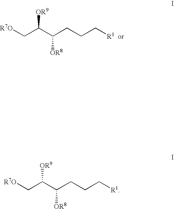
[R7O]CC(C(CCC[R1])[OR8])[OR9].[R7O]CC(C(CCC[R1])[OR8])[OR9]
